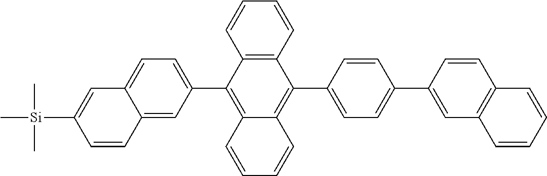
C12=CC(C3=C4C(=C(C5=CC=C(C6=CC7=C(C=C6)C=CC=C7)C=C5)C5=C3C=CC=C5)C=CC=C4)=CC=C1C=C([Si](C)(C)C)C=C2
